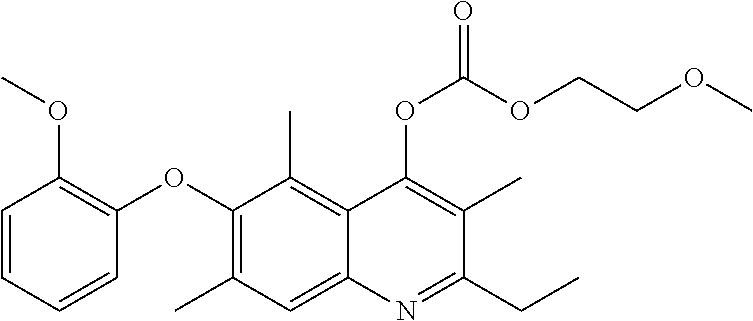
C1=CC=CC(OC2=C(C)C=C3C(=C2C)C(OC(OCCOC)=O)=C(C)C(CC)=N3)=C1OC
